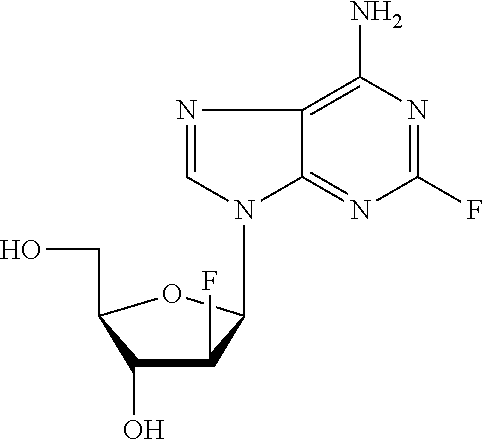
C12=C(N)N=C(F)N=C1N(C1C(F)C(O)C(CO)O1)C=N2
